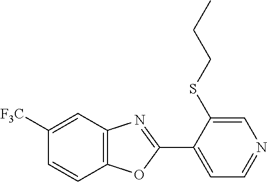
C1=C(SCCC)C(C2=NC3=C(O2)C=CC([F3C])=C3)=CC=N1
